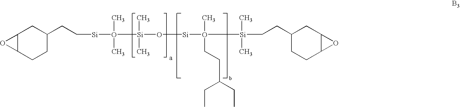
C12C(CCC(CC[Si]O(C)(C)[Si](O[Si]O(C)(CCC(CC)CC)[Si](C)(C)CCC3CCC4C(C3)O4)(C)C)C1)O2.[B3]
